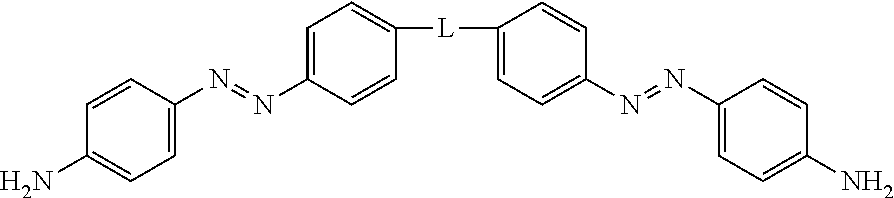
C1=C(N=NC2=CC=C([L]C3=CC=C(N=NC4=CC=C(N)C=C4)C=C3)C=C2)C=CC(N)=C1
